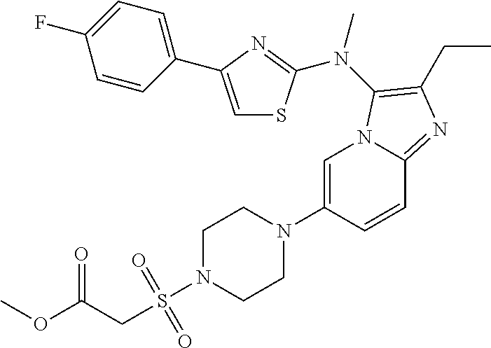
C1=C(N2CCN(S(CC(OC)=O)(=O)=O)CC2)C=CC2=NC(CC)=C(N(C)C3=NC(C4=CC=C(F)C=C4)=CS3)N12
